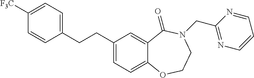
C1(CCC2=CC=C([F3C])C=C2)=CC=C2C(=C1)C(=O)N(CC1=NC=CC=N1)CCO2
